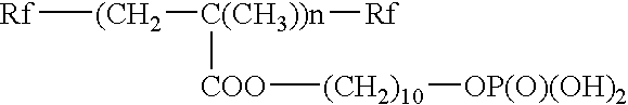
[Rf][(CH2][C(CH3))n]([Rf])[COO][(CH2)10][OP(O)(OH)2]
